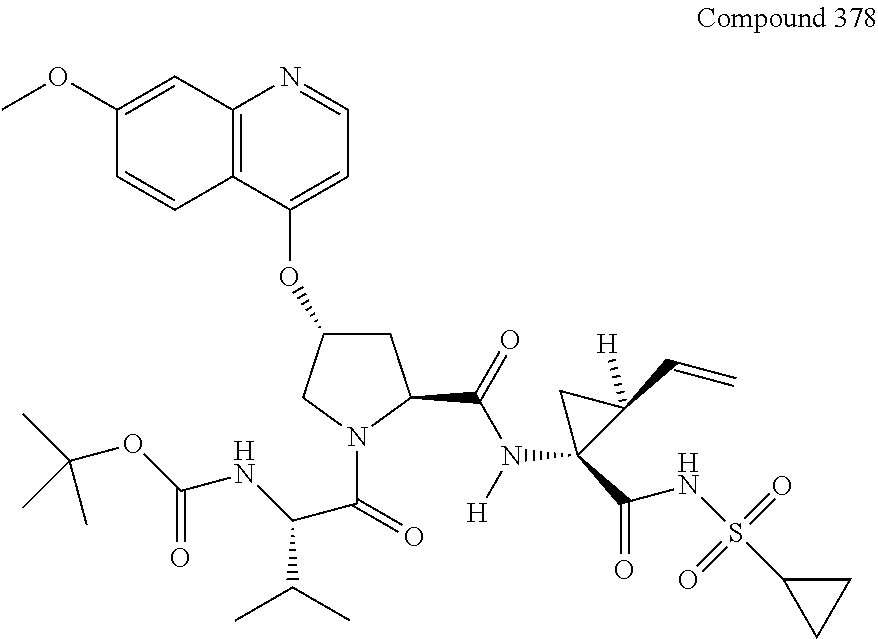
C12=C(C(OC3CC(C(=O)N([H])C4(C(=O)NS(=O)(=O)C5CC5)C(C=C)([H])C4)N(C(=O)C(NC(OC(C)(C)C)=O)C(C)C)C3)=CC=N1)C=CC(OC)=C2
